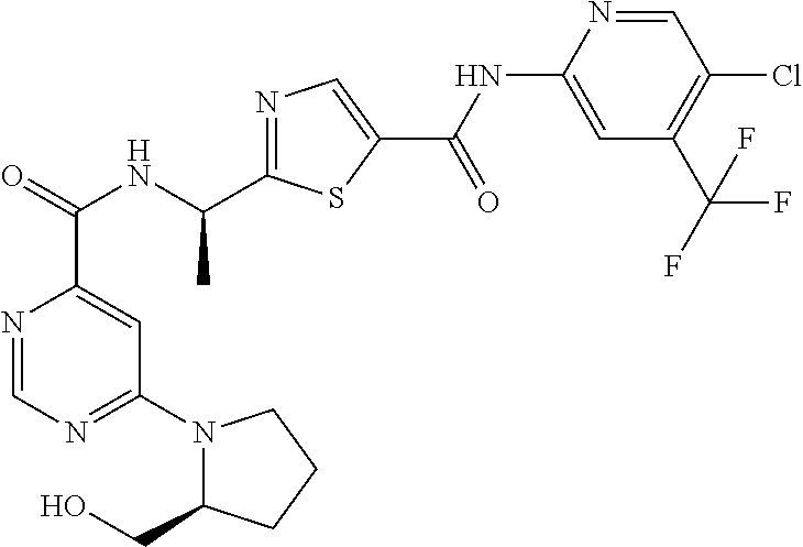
N1=CN=C(N2C(CO)CCC2)C=C1C(NC(C1=NC=C(C(=O)NC2=CC(C(F)(F)F)=C(Cl)C=N2)S1)C)=O
